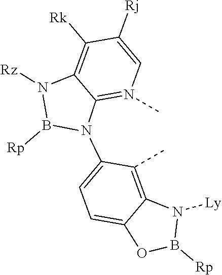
C12=N(C)C=C([Rj])C([Rk])=C1N([Rz])B([Rp])N2C1=CC=C2C(=C1C)N([Ly])B([Rp])O2
